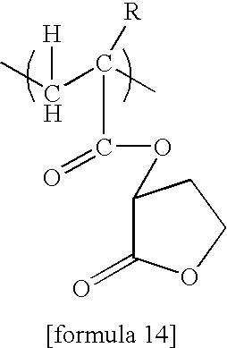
C1(=O)OCCC1OC(C(C(C)[H])(C)[R])=O
